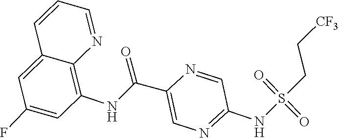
C(CS(NC1=NC=C(C(NC2=C3N=CC=CC3=CC(F)=C2)=O)N=C1)(=O)=O)[CF3]
